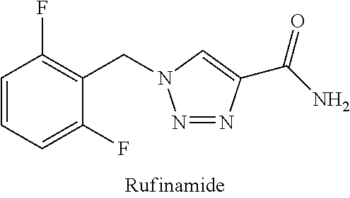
N1=NC(C(N)=O)=CN1CC1=C(F)C=CC=C1F
